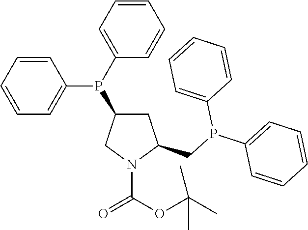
C1(P(C2=CC=CC=C2)C2CC(CP(C3=CC=CC=C3)C3=CC=CC=C3)N(C(OC(C)(C)C)=O)C2)=CC=CC=C1
